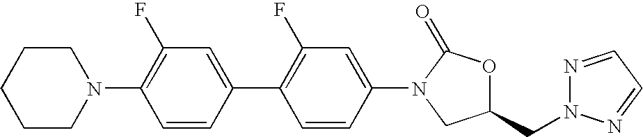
N1(C2=C(F)C=C(C3=C(F)C=C(N4C(=O)OC(CN5N=CC=N5)C4)C=C3)C=C2)CCCCC1
